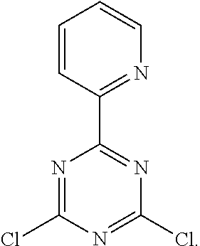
N1=C(Cl)N=C(Cl)N=C1C1=NC=CC=C1
